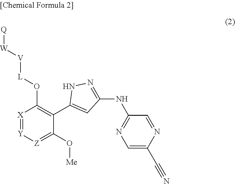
[Q][W][V][L]OC1=C(C2=CC(NC3=NC=C(C#N)N=C3)=NN2)C(O[Me])=[Z][Y]=[X]1
